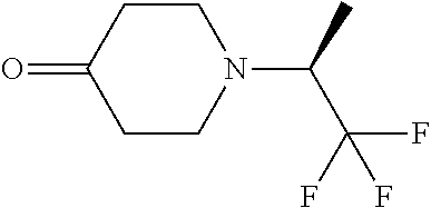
C1CC(=O)CCN1C(C)C(F)(F)F
